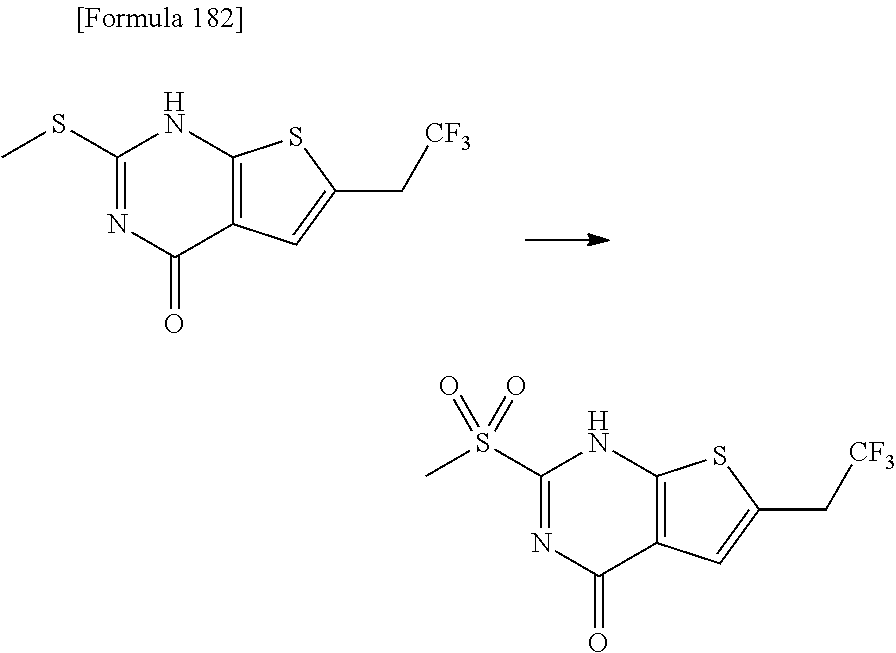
C1(SC)=NC(=O)C2=C(N1)SC(C[CF3])=C2.C1(S(C)(=O)=O)=NC(=O)C2=C(N1)SC(C[CF3])=C2
